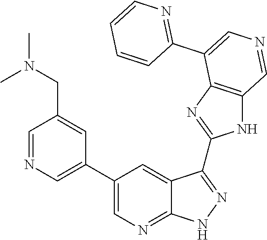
C1=NC=C(C2=CN=C3C(=C2)C(C2=NC4=C(N2)C=NC=C4C2=NC=CC=C2)=NN3)C=C1CN(C)C
